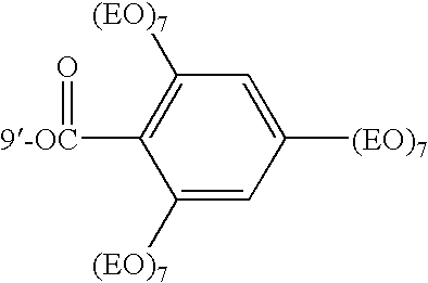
C1([(EO)7])=CC([(EO)7])=CC([(EO)7])=C1[9-OC]=O
